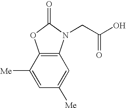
C1([Me])=CC([Me])=CC2=C1OC(=O)N2CC(O)=O
